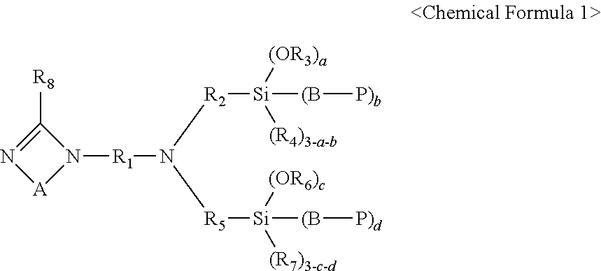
C1([R8])=N[A]N1[R1]N([R5][Si]([(R7)3-c-d])([(OR6)c])[(B][P)d])[R2][Si]([(OR3)a])([(R4)3-a-b])[(B][P)b]
